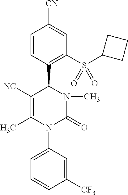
C1=CC(C2C([NC])=C(C)N(C3=CC=CC([CF3])=C3)C(=O)N2C)=C(S(C2CCC2)(=O)=O)C=C1[CN]
